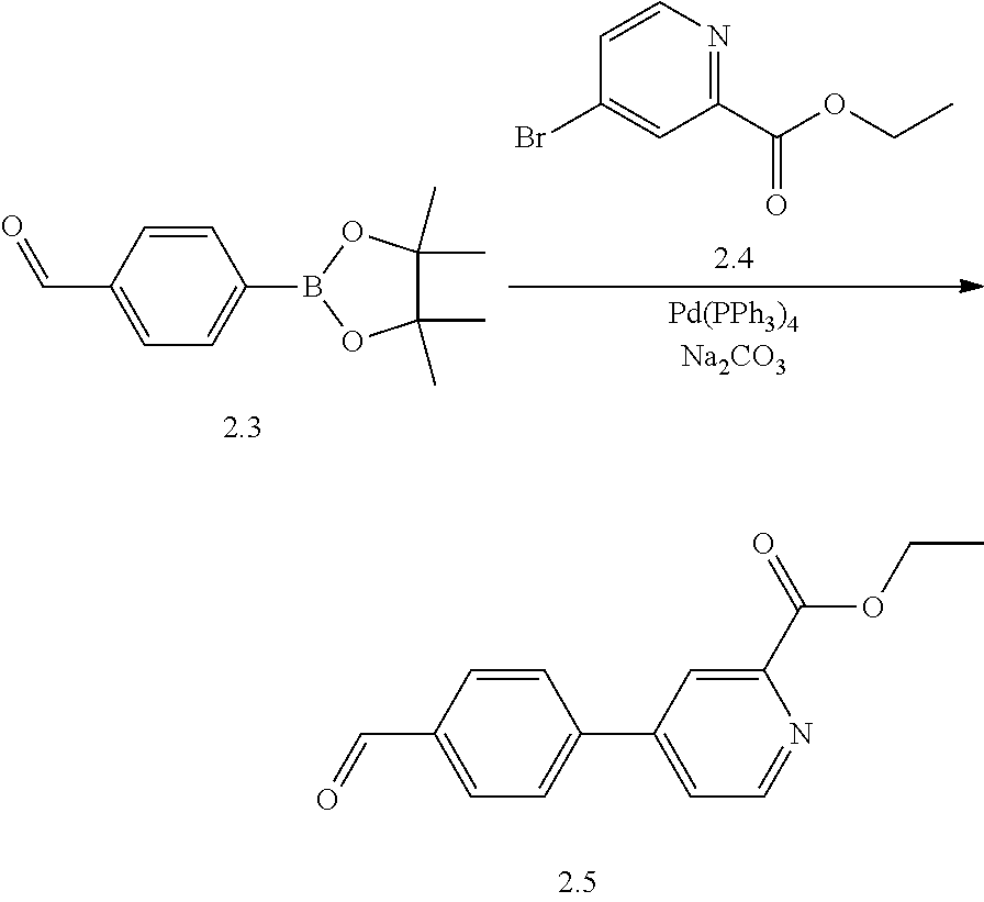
C1=CC(C=O)=CC=C1B1OC(C)(C)C(C)(C)O1.C1(C(OCC)=O)=NC=CC(Br)=C1.C1=CC(C=O)=CC=C1C1=CC=NC(C(=O)OCC)=C1
